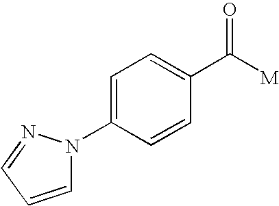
C1=C(N2C=CC=N2)C=CC(C([M])=O)=C1
